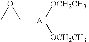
C1C([Al]([OCH2CH3])[OCH2CH3])O1
